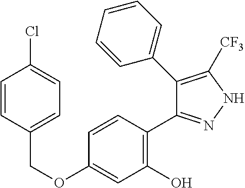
C(OC1=CC(O)=C(C2=NNC([CF3])=C2C2=CC=CC=C2)C=C1)C1=CC=C(Cl)C=C1
